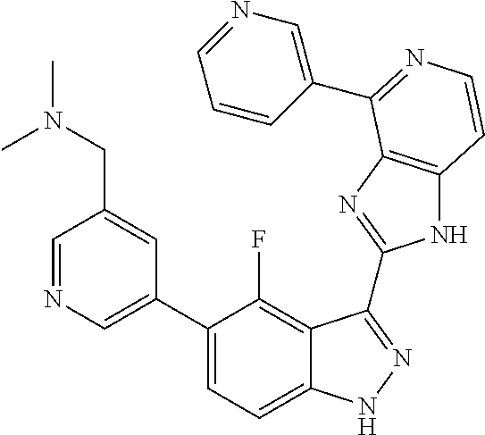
C1=C(C2=CC=C3C(=C2F)C(C2=NC4=C(N2)C=CN=C4C2=CN=CC=C2)=NN3)C=C(CN(C)C)C=N1
